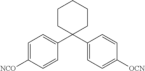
C1=C([NCO])C=CC(C2(C3=CC=C([OCN])C=C3)CCCCC2)=C1
